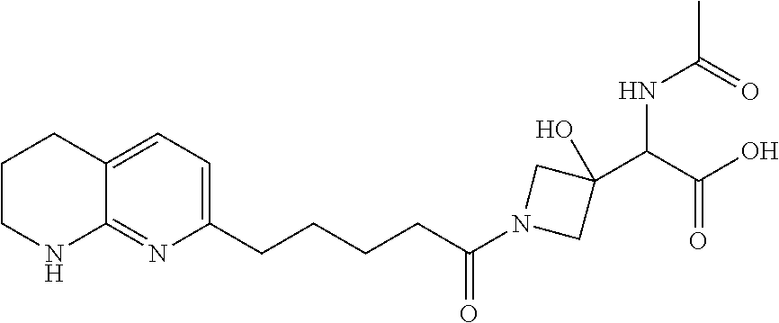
C(CCC(N1CC(C(C(O)=O)NC(=O)C)(O)C1)=O)CC1=CC=C2C(=N1)NCCC2
